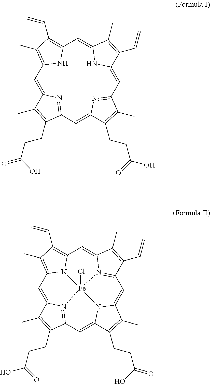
C1=C2N=C(C=C3N=C(C=C4NC(=CC5=C(C=C)C(C)=C1N5)C(C)=C4C=C)C(C)=C3CCC(O)=O)C(CCC(O)=O)=C2C.C1=C2N3=C(C=C4N5C(=CC6=N7C(=CC8=C(C=C)C(C)=C1N8[Fe]753Cl)C(C)=C6C=C)C(C)=C4CCC(=O)O)C(CCC(=O)O)=C2C
